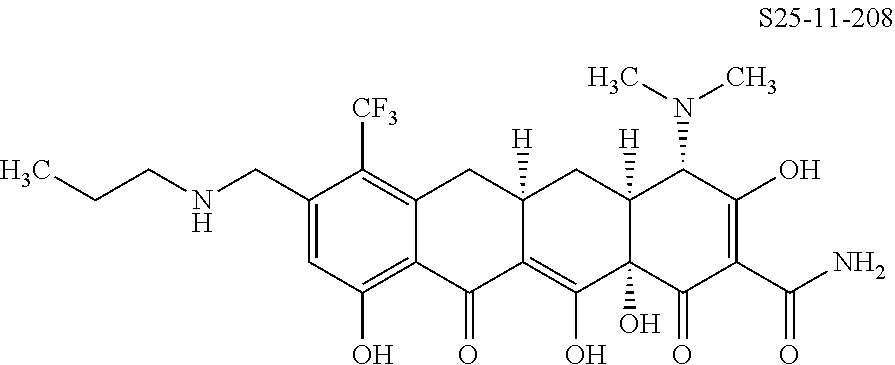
C1(CNCCC)=CC(O)=C2C(=C1[CF3])CC1([H])C(=C(O)C3(O)C([H])(C1)C(N(C)C)C(O)=C(C(N)=O)C3=O)C2=O
